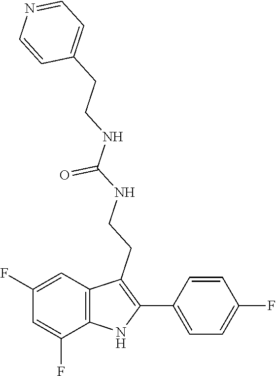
C1=C(CCNC(NCCC2=C(C3=CC=C(F)C=C3)NC3=C2C=C(F)C=C3F)=O)C=CN=C1
